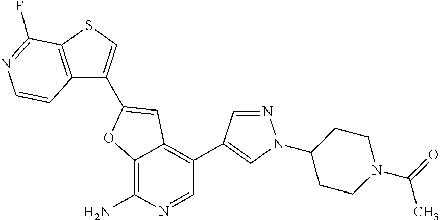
C12=C(N)N=CC(C3=CN(C4CCN(C(=O)C)CC4)N=C3)=C1C=C(C1=CSC3=C1C=CN=C3F)O2
